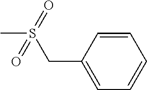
CS(CC1=CC=CC=C1)(=O)=O
